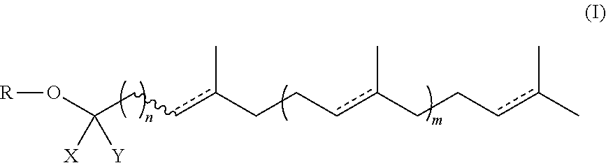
[R]OC(Ccc(CCcc(CCcc(C)C)C)C)([X])[Y]
